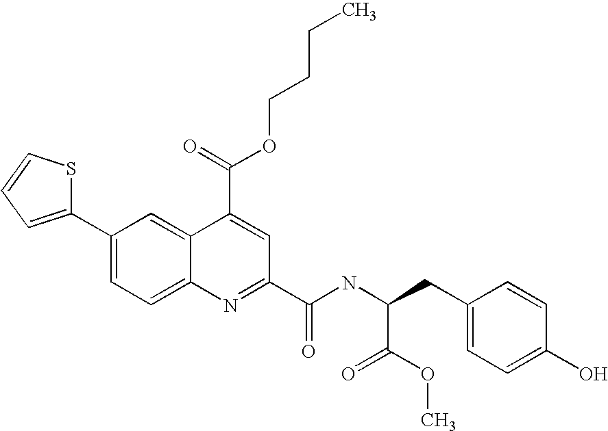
C1(C2=CC=C3C(=C2)C(C(=O)OCCCC)=CC(C(NC(CC2=CC=C(O)C=C2)C(=O)OC)=O)=N3)=CC=CS1
